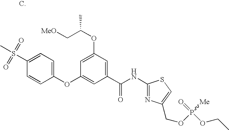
C1(OC2=CC(C(NC3=NC(COP([Me])(=O)OCC)=CS3)=O)=CC(OC(C[MeO])C)=C2)=CC=C(S(C)(=O)=O)C=C1
